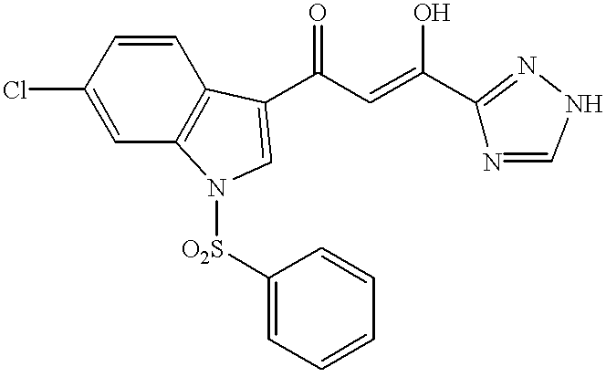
C1(Cl)=CC2=C(C=C1)C(C(C=C(O)C1=NNC=N1)=O)=CN2[O2S]C1=CC=CC=C1
